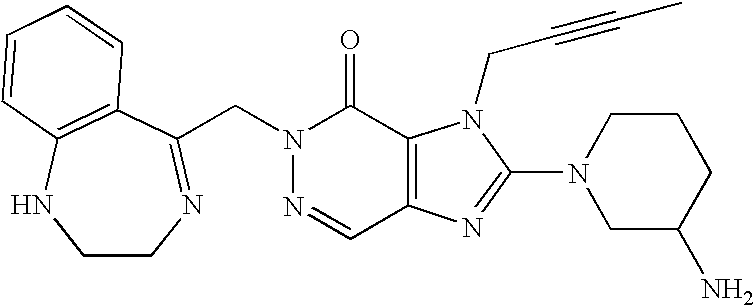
N1=CC2=C(C(=O)N1CC1=NCCNC3=C1C=CC=C3)N(CC#CC)C(N1CC(N)CCC1)=N2
